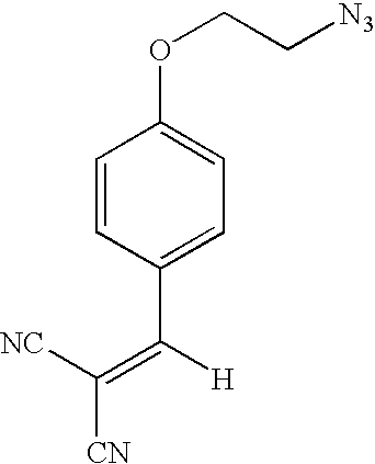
C1=CC(C([H])=C([NC])[CN])=CC=C1OCC[N3]
